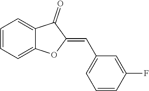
C1=CC=C2C(=C1)C(=O)C(=CC1=CC=CC(F)=C1)O2
